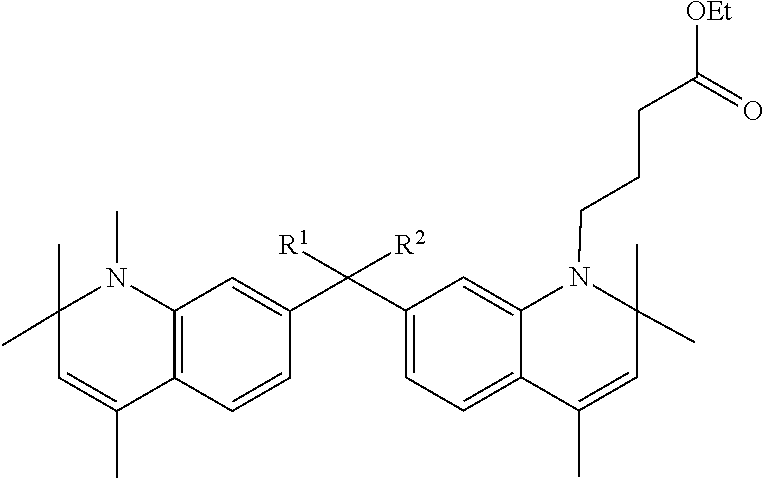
C(CCN1C2=CC(C(C3=CC4=C(C=C3)C(C)=CC(C)(C)N4C)([R1])[R2])=CC=C2C(C)=CC1(C)C)C(=O)[OEt]
